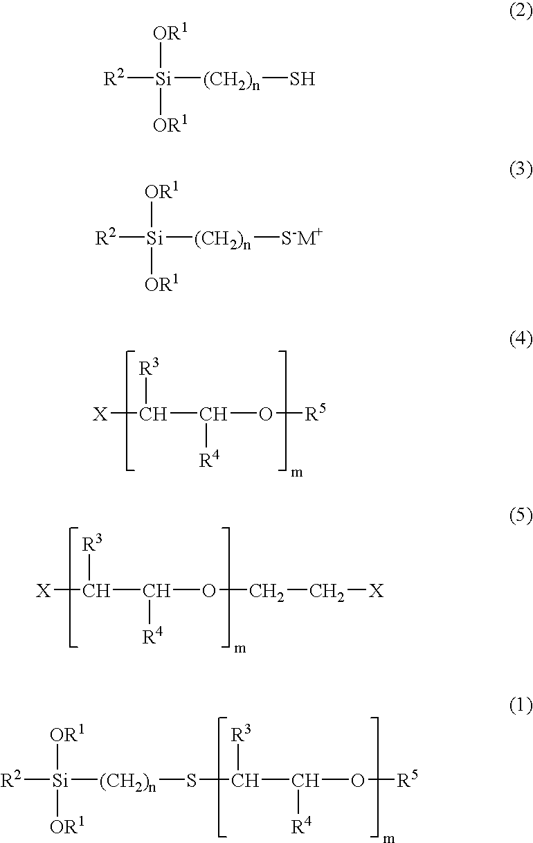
[R2][Si]([OR1])([OR1])[(CH2)n]SC(C(O[R5])[R4])[R3].[R2][Si]([OR1])([OR1])[(CH2)n]S.[R2][Si]([OR1])([OR1])[(CH2)n][S-M+].[X]C(C(O[R5])[R4])[R3].[X]C(C(OCC[X])[R4])[R3]
